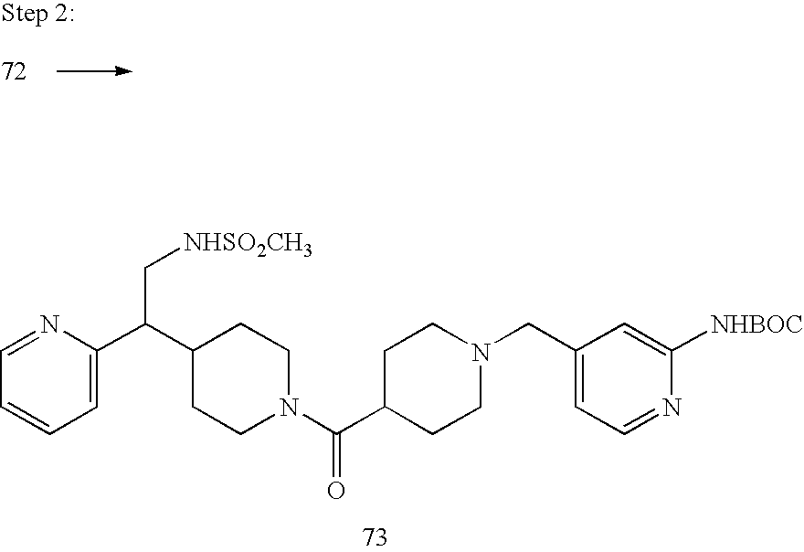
N1=CC=CC=C1C(C1CCN(C(C2CCN(CC3=CC=NC([NHBOC])=C3)CC2)=O)CC1)C[NHSO2CH3]
